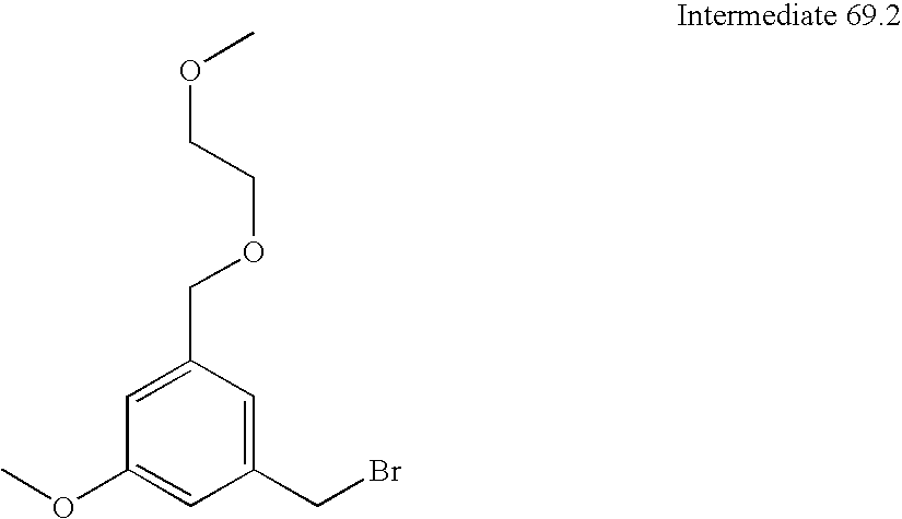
C1=C(COCCOC)C=C(CBr)C=C1OC
